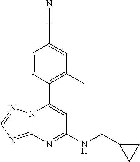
C1=CC(C2=CC(NCC3CC3)=NC3=NC=NN23)=C(C)C=C1C#N
